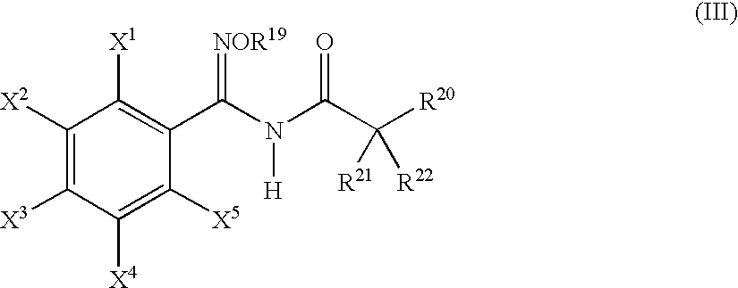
C1([X2])=C([X3])C([X4])=C([X5])C(C(N(C(C([R20])([R21])[R22])=O)[H])=[NOR19])=C1[X1]
